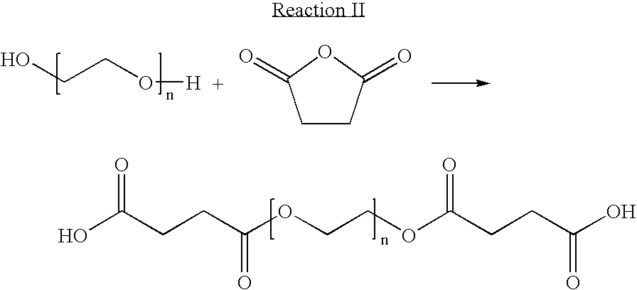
OCCO[H].C1CC(=O)OC1=O.OC(CCC(OCCOC(CCC(O)=O)=O)=O)=O
